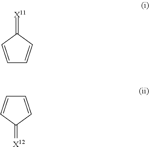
C1=CC(=[X11])C=C1.C1=CC(=[X12])C=C1
